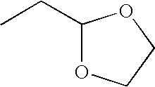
CCC1OCCO1
